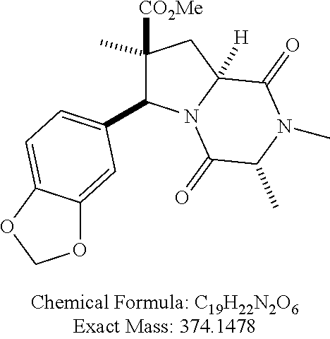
C1(C2=CC=C3C(=C2)OCO3)C(C)([CO2Me])CC2([H])N1C(=O)C(C)N(C)C2=O
